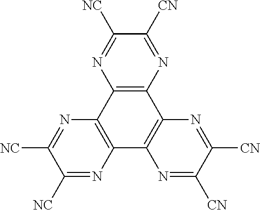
C12=C(C3=C(C4=C1N=C([CN])C([CN])=N4)N=C([CN])C([NC])=N3)N=C([NC])C([NC])=N2
